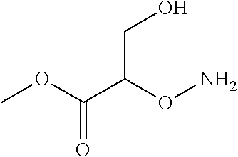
COC(C(ON)CO)=O
